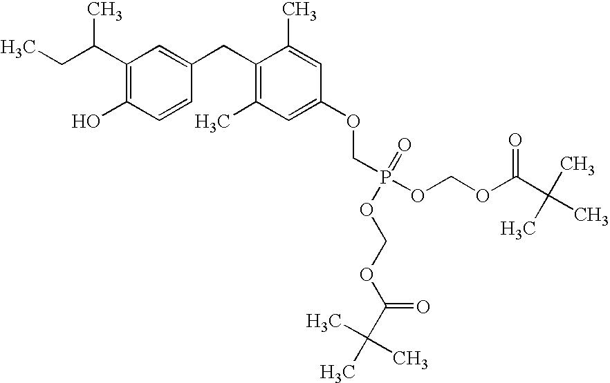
C1(C(CC)C)=C(O)C=CC(CC2=C(C)C=C(OCP(=O)(OCOC(C(C)(C)C)=O)OCOC(C(C)(C)C)=O)C=C2C)=C1
